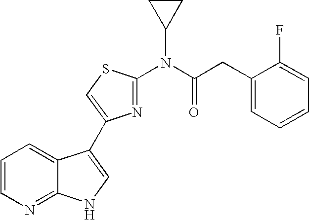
C1=CN=C2C(=C1)C(C1=CSC(N(C(CC3=CC=CC=C3F)=O)C3CC3)=N1)=CN2
